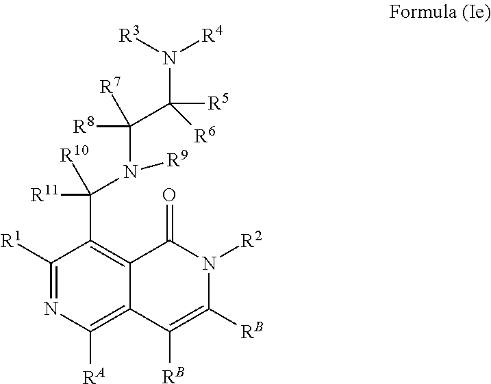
C1([R1])=NC([RA])=C2C(=C1C(N(C(C([R5])([R6])N([R3])[R4])([R7])[R8])[R9])([R11])[R10])C(=O)N([R2])C([RB])=C2[RB]
